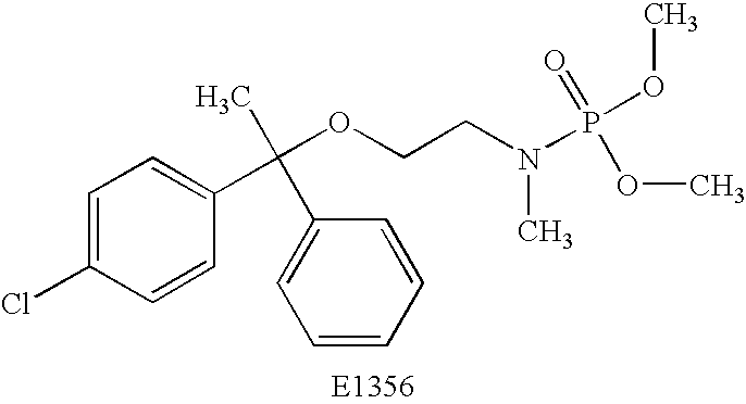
C1=C(Cl)C=CC(C(OCCN(P(OC)(=O)OC)C)(C2=CC=CC=C2)C)=C1
